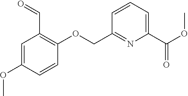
C1(COC2=C(C=O)C=C(OC)C=C2)=NC(C(OC)=O)=CC=C1
